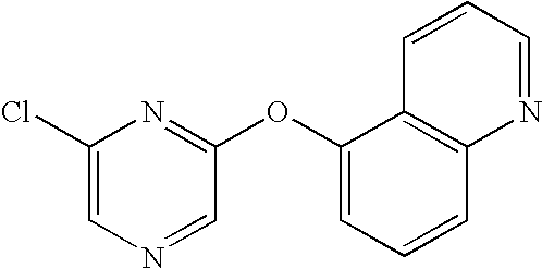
C1(Cl)=CN=CC(OC2=CC=CC3=C2C=CC=N3)=N1
